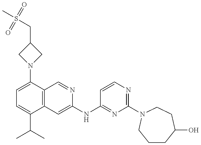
C1=C(N2CC(CS(C)(=O)=O)C2)C2=C(C(C(C)C)=C1)C=C(NC1=NC(N3CCC(O)CCC3)=NC=C1)N=C2
